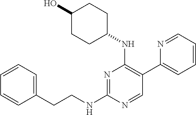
N1=C(NCCC2=CC=CC=C2)N=CC(C2=CC=CC=N2)=C1NC1CCC(O)CC1
